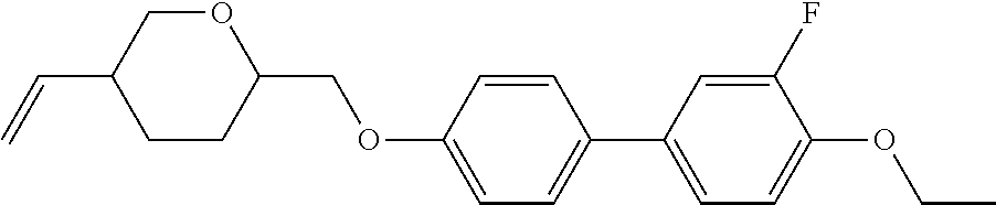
O1CC(C=C)CCC1COC1=CC=C(C2=CC=C(OCC)C(F)=C2)C=C1
